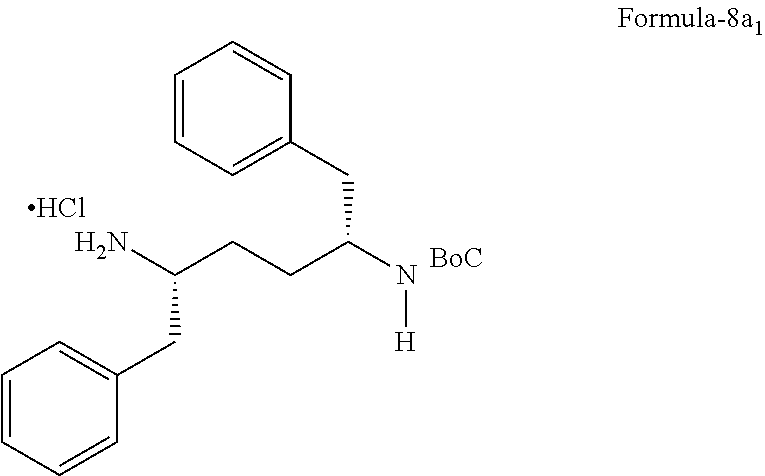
C1=CC=CC(CC(CCC(N[H])CC2=CC=CC=C2)N)=C1.Cl
